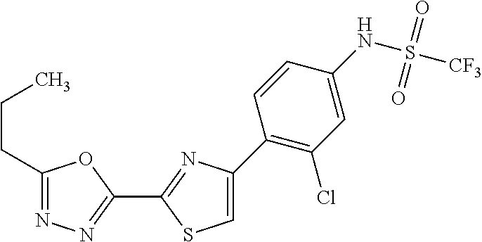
C1=C(C2=C(Cl)C=C(NS(=O)(=O)[CF3])C=C2)N=C(C2=NN=C(CCC)O2)S1
